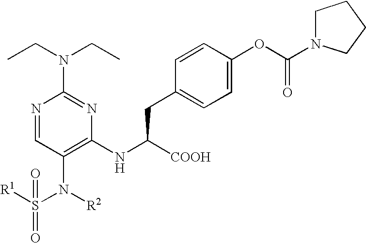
N1=CC(N([R2])S(=O)([R1])=O)=C(NC([COOH])CC2=CC=C(OC(N3CCCC3)=O)C=C2)N=C1N(CC)CC
